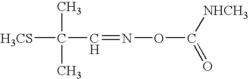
[H3CS]C(C)(C)C=NOC([NHCH3])=O
